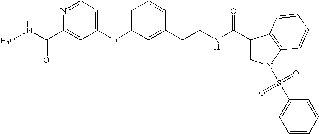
N(C(C1=CC(OC2=CC=CC(CCNC(C3=CN(S(=O)(=O)C4=CC=CC=C4)C4=C3C=CC=C4)=O)=C2)=CC=N1)=O)C
